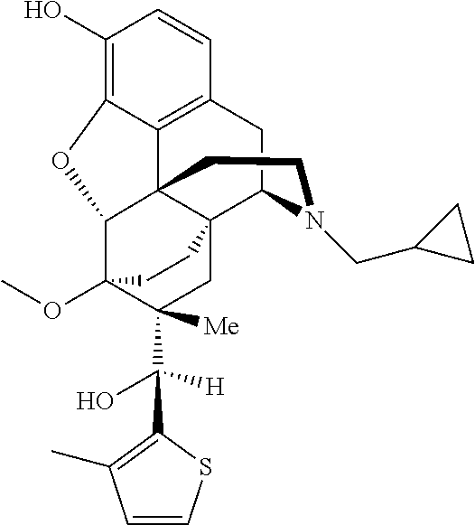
C1(O)=C2C3=C(C=C1)CC1N(CC4CC4)CCC34C(C3(OC)C(C([H])(O)C5=C(C)C=CS5)([Me])CC41CC3)O2
